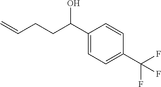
C1(C(CCC=C)O)=CC=C(C(F)(F)F)C=C1
